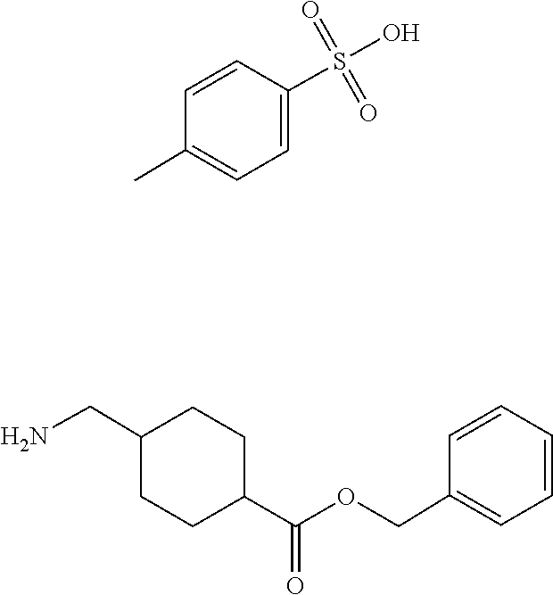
S(=O)(=O)(O)C1=CC=C(C)C=C1.C1=CC=CC=C1COC(C1CCC(CN)CC1)=O
